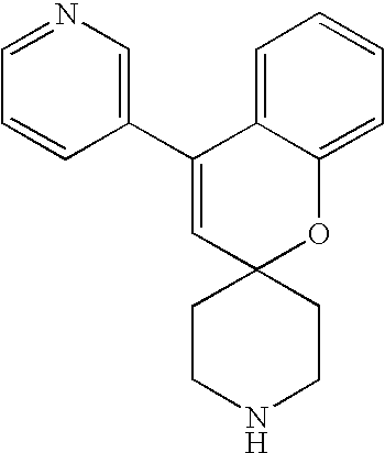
C1(C2=CN=CC=C2)=CC2(OC3=CC=CC=C13)CCNCC2
